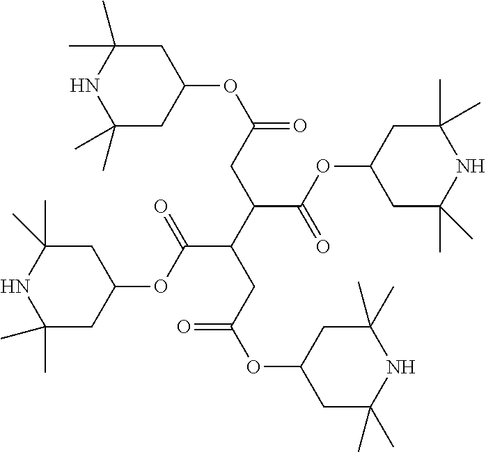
C1C(C)(C)NC(C)(C)CC1OC(CC(C(C(OC1CC(C)(C)NC(C)(C)C1)=O)CC(OC1CC(C)(C)NC(C)(C)C1)=O)C(=O)OC1CC(C)(C)NC(C)(C)C1)=O
